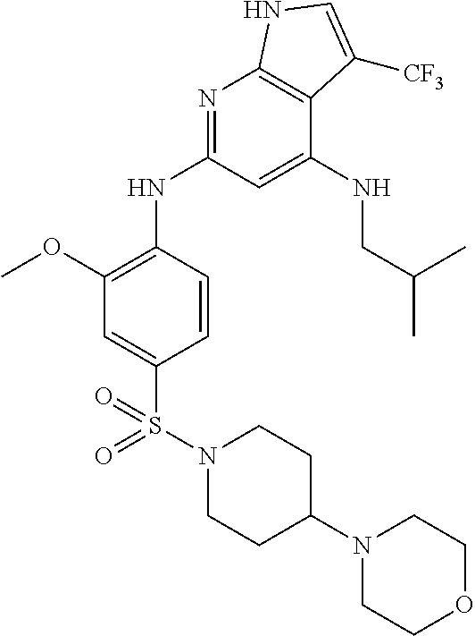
COC1=C(NC2=NC3=C(C(NCC(C)C)=C2)C([CF3])=CN3)C=CC(S(N2CCC(N3CCOCC3)CC2)(=O)=O)=C1
